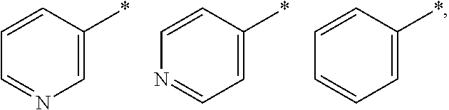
C1=CC(*)=CN=C1.C1=CC(*)=CC=N1.C1=CC(*)=CC=C1
